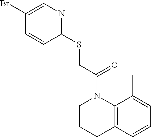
C1(SCC(N2CCCC3=C2C(C)=CC=C3)=O)=NC=C(Br)C=C1
